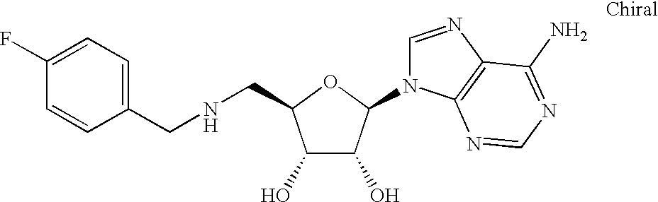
C1(O)C(O)C(N2C=NC3=C2N=CN=C3N)OC1CNCC1=CC=C(F)C=C1
